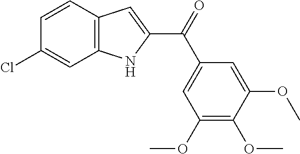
C1=CC2=C(C=C1Cl)NC(C(=O)C1=CC(OC)=C(OC)C(OC)=C1)=C2
